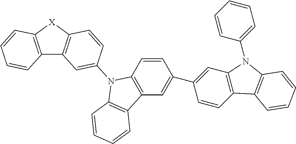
C12=C([X]C3=C1C=C(N1C4=C(C=C(C5=CC6=C(C=C5)C5=C(N6C6=CC=CC=C6)C=CC=C5)C=C4)C4=C1C=CC=C4)C=C3)C=CC=C2
